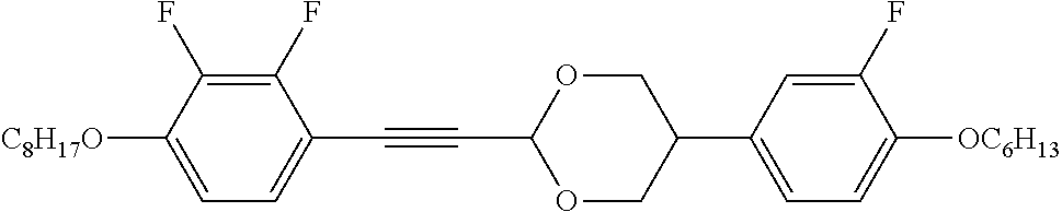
C1(F)=C(F)C([C8H17O])=CC=C1C#CC1OCC(C2=CC=C([OC6H13])C(F)=C2)CO1
